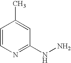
C1=CN=C(NN)C=C1C
